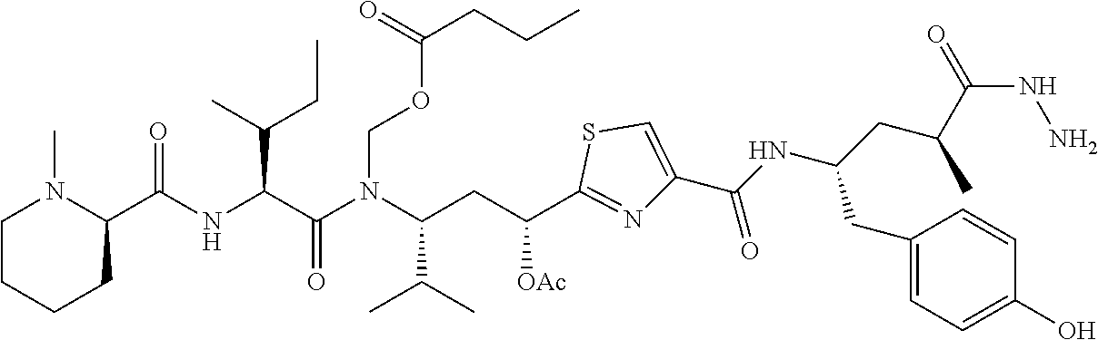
C(CC1=CC=C(O)C=C1)(NC(=O)C1=CSC(C(CC(N(C(C(NC(=O)C2N(C)CCCC2)C(CC)C)=O)COC(=O)CCC)C(C)C)[OAc])=N1)CC(C)C(NN)=O
